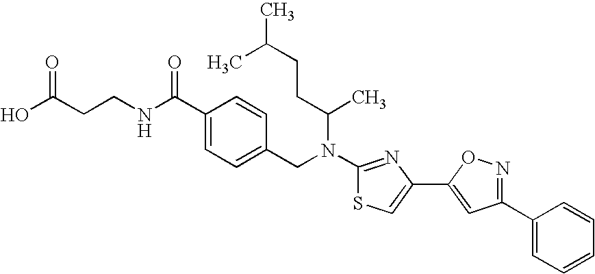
N(C1=NC(C2=CC(C3=CC=CC=C3)=NO2)=CS1)(CC1=CC=C(C(NCCC(O)=O)=O)C=C1)C(CCC(C)C)C
